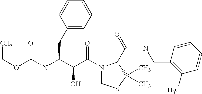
N(C(C(C(N1CSC(C)(C)C1C(NCC1=C(C)C=CC=C1)=O)=O)O)CC1=CC=CC=C1)C(=O)OCC
